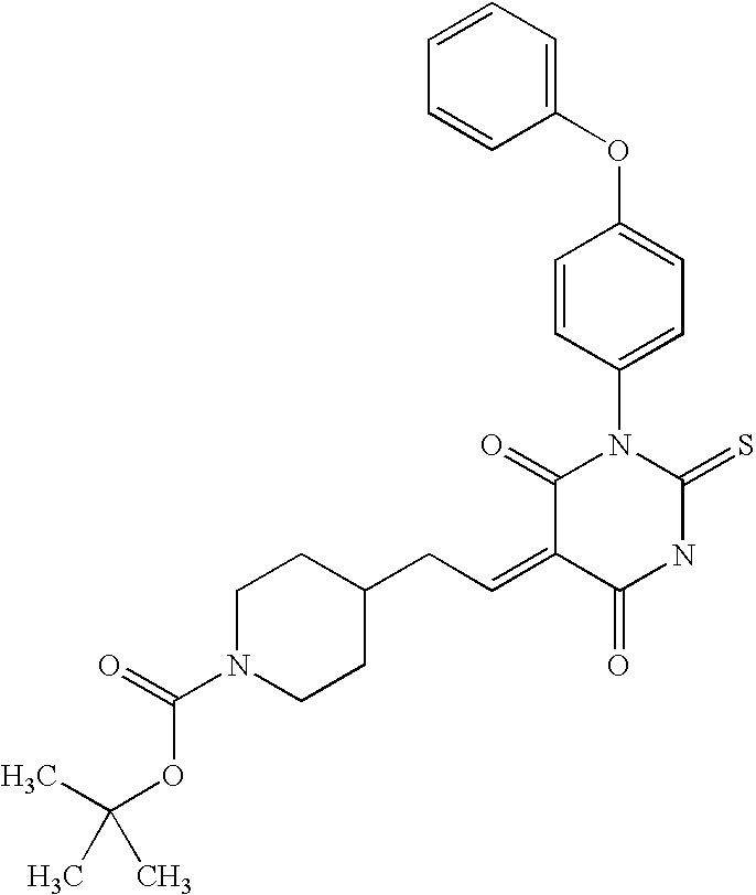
C1=CC=CC(OC2=CC=C(N3C(=O)C(=CCC4CCN(C(=O)OC(C)(C)C)CC4)C(=O)NC3=S)C=C2)=C1
